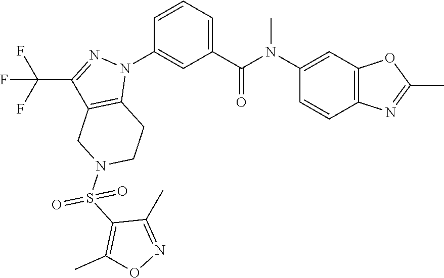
C1(N(C(C2=CC=CC(N3C4=C(C(C(F)(F)F)=N3)CN(S(C3=C(C)ON=C3C)(=O)=O)CC4)=C2)=O)C)=CC2=C(C=C1)N=C(C)O2
